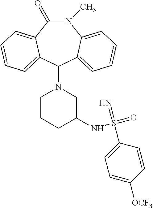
C1(=O)N(C)C2=CC=CC=C2C(N2CCCC(NS(=N)(C3=CC=C([OCF3])C=C3)=O)C2)C2=CC=CC=C12
